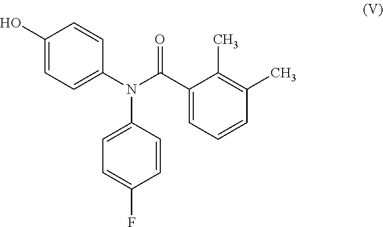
C1(O)=CC=C(N(C(C2=CC=CC(C)=C2C)=O)C2=CC=C(F)C=C2)C=C1
